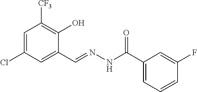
C1=C(Cl)C=C(C=NNC(C2=CC=CC(F)=C2)=O)C(O)=C1[CF3]
